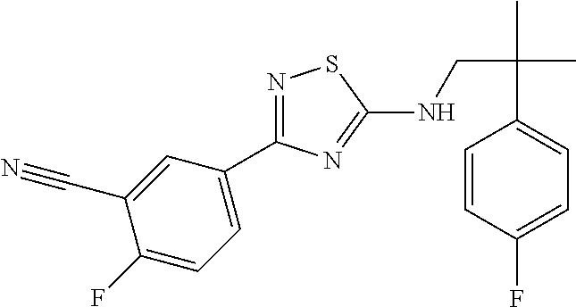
N1=C(C2=CC=C(F)C(C#N)=C2)N=C(NCC(C)(C)C2=CC=C(F)C=C2)S1
